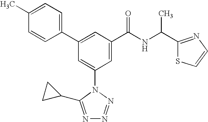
C1(C2=CC(C(NC(C3=NC=CS3)C)=O)=CC(N3C(C4CC4)=NN=N3)=C2)=CC=C(C)C=C1
